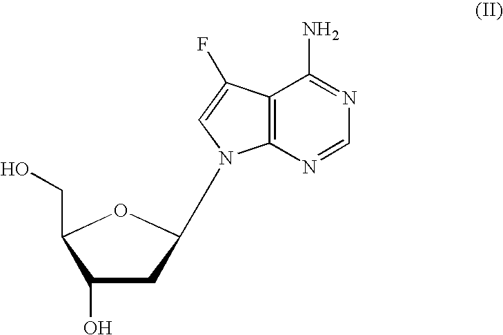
C1(O)CC(N2C3=C(C(F)=C2)C(N)=NC=N3)OC1CO
